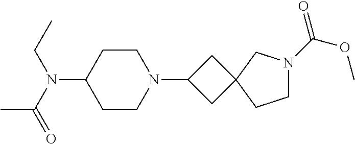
C1CC(N(C(C)=O)CC)CCN1C1CC2(C1)CN(C(=O)OC)CC2
